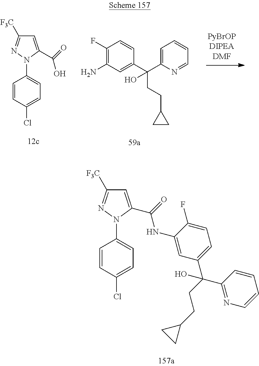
C1=CC(Cl)=CC=C1N1C(C(=O)O)=CC([F3C])=N1.C1(N)=C(F)C=CC(C(O)(C2=CC=CC=N2)CCC2CC2)=C1.C1=CC(Cl)=CC=C1N1N=C([F3C])C=C1C(=O)NC1=CC(C(C2=NC=CC=C2)(CCC2CC2)O)=CC=C1F
